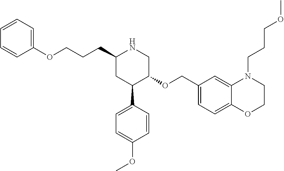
C1(CCCOC2=CC=CC=C2)CC(C2=CC=C(OC)C=C2)C(OCC2=CC=C3C(=C2)N(CCCOC)CCO3)CN1
